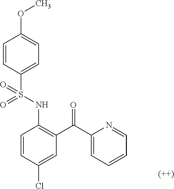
C1=CC(S(NC2=C(C(C3=CC=CC=N3)=O)C=C(Cl)C=C2)(=O)=O)=CC=C1OC
